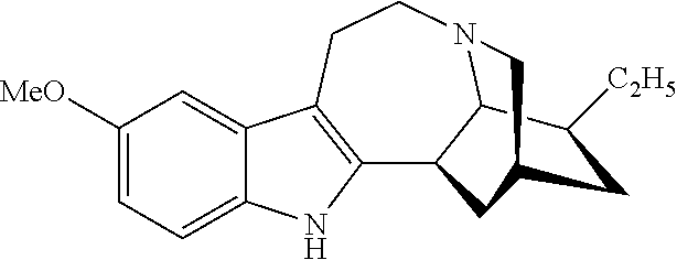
C1CC2=C(C3C4N1CC(CC4[C2H5])C3)NC1=CC=C([MeO])C=C12
